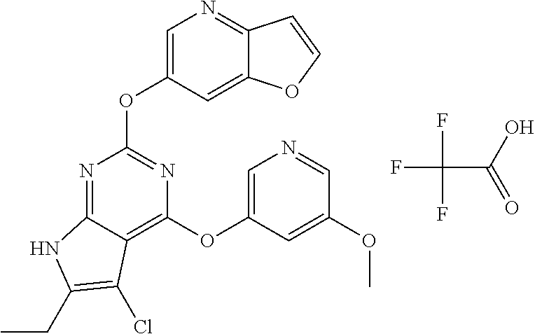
N1=C2C(=C(OC3=CN=CC(OC)=C3)N=C1OC1=CN=C3C(=C1)OC=C3)C(Cl)=C(CC)N2.FC(C(=O)O)(F)F
